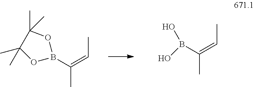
C(C)(=CC)B(O)O.B1(C(=CC)C)OC(C)(C)C(C)(C)O1
